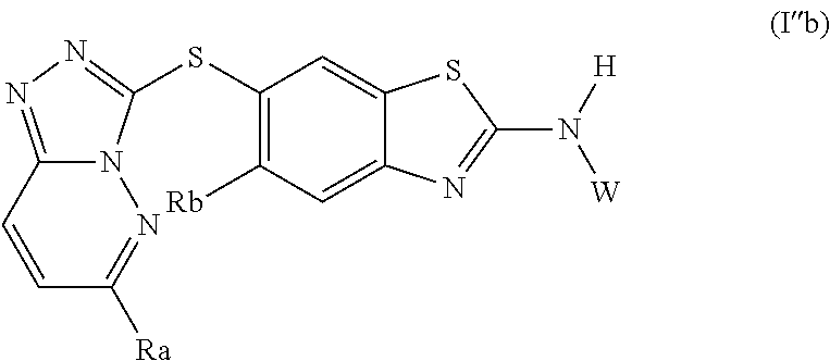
C1(SC2=NN=C3N2N=C([Ra])C=C3)=C([Rb])C=C2C(=C1)SC(N([W])[H])=N2
